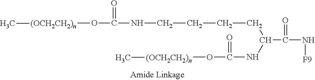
N(C(=O)C(NC(O[(OCH2CH2)n]C)=O)CCCCNC(O[(OCH2CH2)n]C)=O)[F9]
